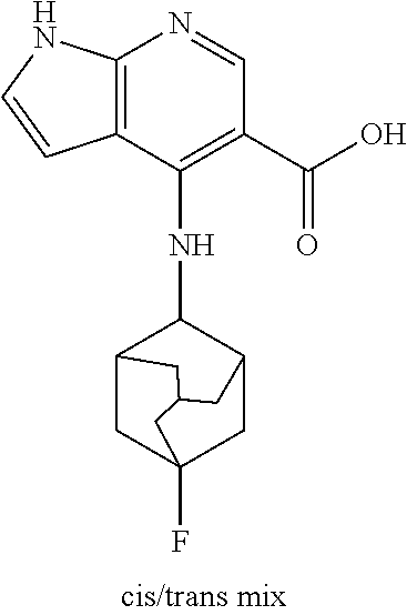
C12=C(C(NC3C4CC5(F)CC3CC(C4)C5)=C(C(O)=O)C=N1)C=CN2
